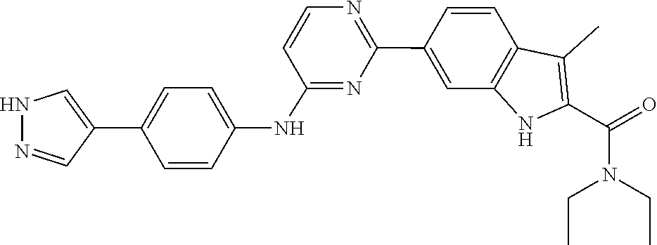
O=C(C1=C(C)C2=C(C=C(C3=NC=CC(NC4=CC=C(C5=CNN=C5)C=C4)=N3)C=C2)N1)N(CC)CC
